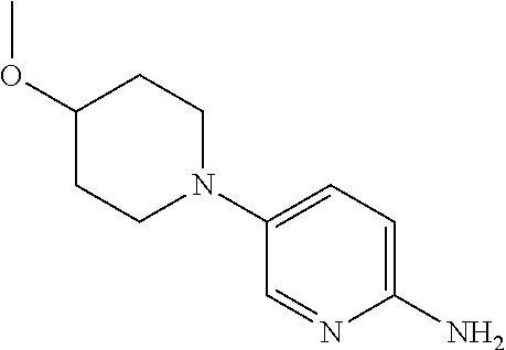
C1(OC)CCN(C2=CC=C(N)N=C2)CC1
